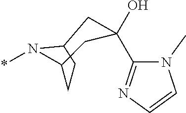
*N1CCCC1CC(C)(C1=NC=CN1C)O
